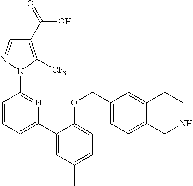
C1(C(=O)O)=C([CF3])N(C2=NC(C3=CC(C)=CC=C3OCC3=CC=C4C(=C3)CCNC4)=CC=C2)N=C1
